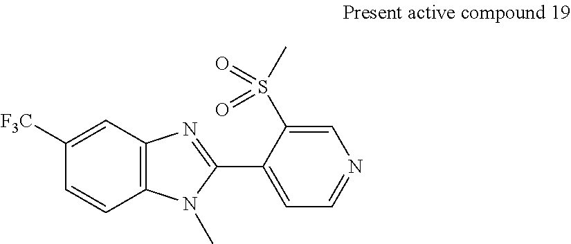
C12=C(C=C([F3C])C=C1)N=C(C1=CC=NC=C1S(C)(=O)=O)N2C
